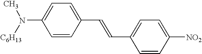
C1=CC(C=CC2=CC=C([NO2])C=C2)=CC=C1N(C)[C6H13]
